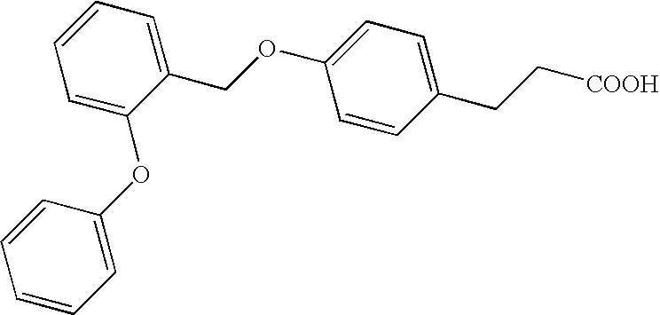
C1(CC[COOH])=CC=C(OCC2=CC=CC=C2OC2=CC=CC=C2)C=C1
